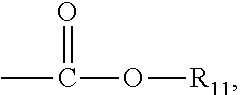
CC(O[R11])=O
